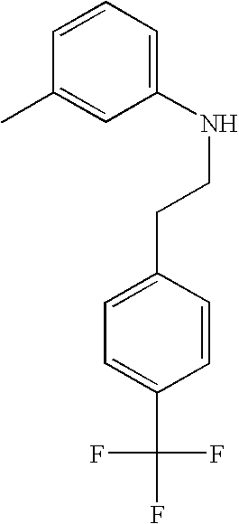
C1(NCCC2=CC=C(C(F)(F)F)C=C2)=CC=CC(C)=C1
